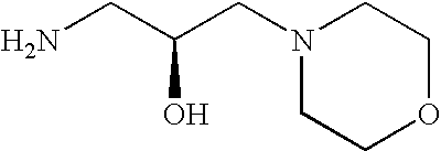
N1(CC(CN)O)CCOCC1
